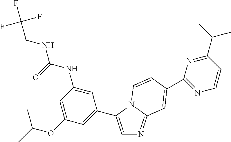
C1=C(C2=CC(OC(C)C)=CC(NC(NCC(F)(F)F)=O)=C2)N2C(=N1)C=C(C1=NC=CC(C(C)C)=N1)C=C2
